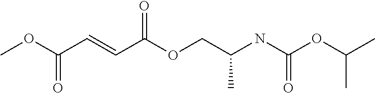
COC(C=CC(OCC(NC(OC(C)C)=O)C)=O)=O
